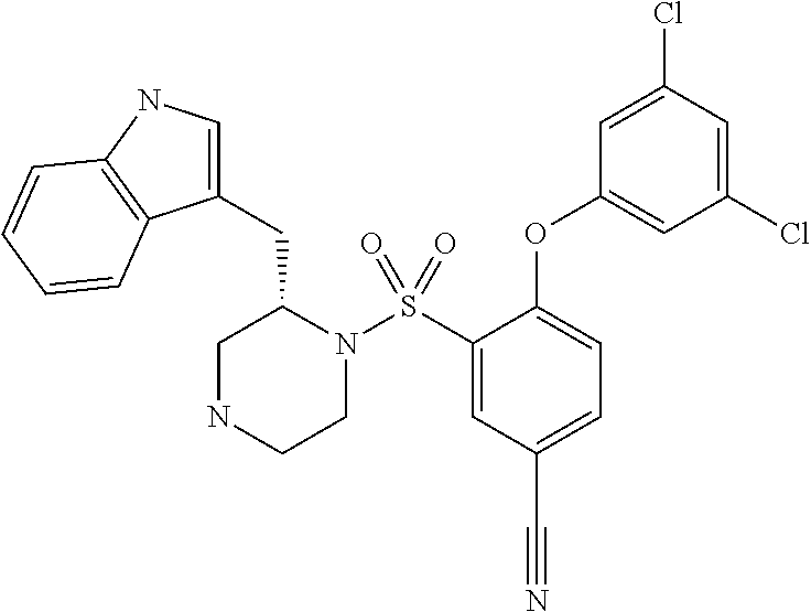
N1(S(C2=CC(C#N)=CC=C2OC2=CC(Cl)=CC(Cl)=C2)(=O)=O)CCNCC1CC1=CNC2=C1C=CC=C2
